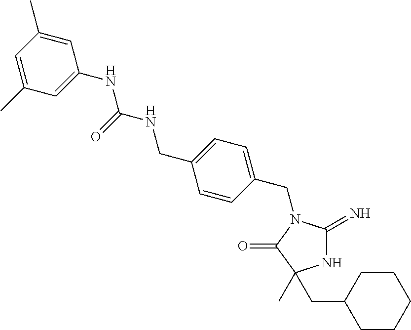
N1C(=N)N(CC2=CC=C(CNC(=O)NC3=CC(C)=CC(C)=C3)C=C2)C(=O)C1(C)CC1CCCCC1
